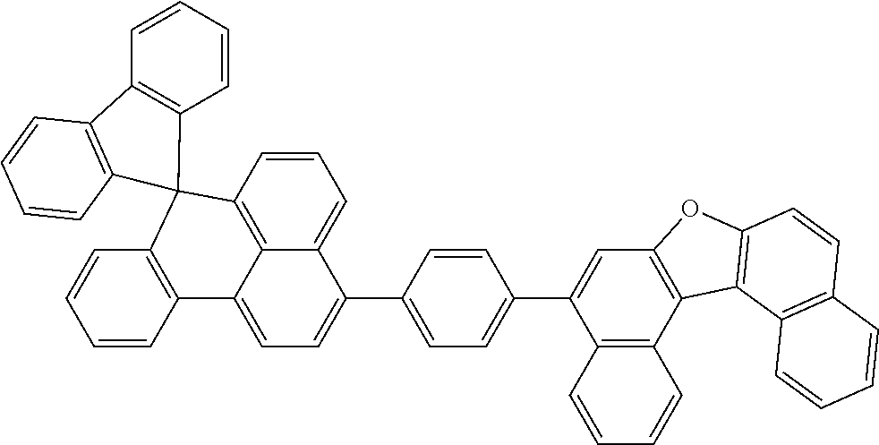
C1=CC2=C3C(=C1)C(C1=CC=C(C4=CC5=C(C6=C4C=CC=C6)C4=C(O5)C=CC5=C4C=CC=C5)C=C1)=CC=C3C1=C(C=CC=C1)C21C2=C(C=CC=C2)C2=C1C=CC=C2
